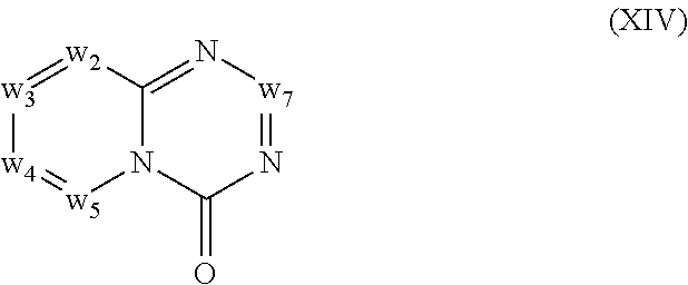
[w3]1=[w2]C2=N[w7]=NC(=O)N2[w5]=[w4]1
